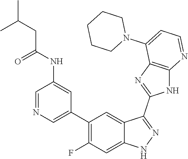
C1=NC=C(C2=C(F)C=C3C(=C2)C(C2=NC4=C(N2)N=CC=C4N2CCCCC2)=NN3)C=C1NC(=O)CC(C)C
